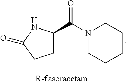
C1C(C(N2CCCCC2)=O)NC(=O)C1
